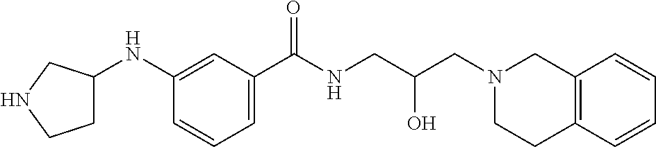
C1(NC2CCNC2)=CC(C(NCC(CN2CC3=C(CC2)C=CC=C3)O)=O)=CC=C1
